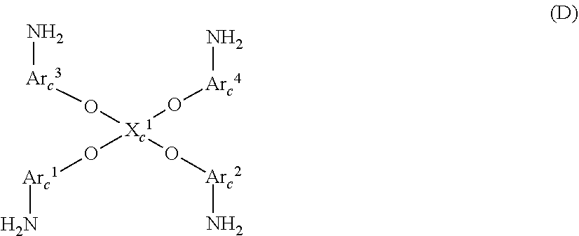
[Xc1](O[Arc4]N)(O[Arc2]N)(O[Arc3]N)O[Arc1]N
